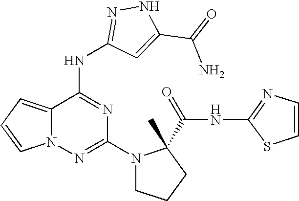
C1(N2CCCC2(C(NC2=NC=CS2)=O)C)=NN2C(=CC=C2)C(NC2=NNC(C(=O)N)=C2)=N1
